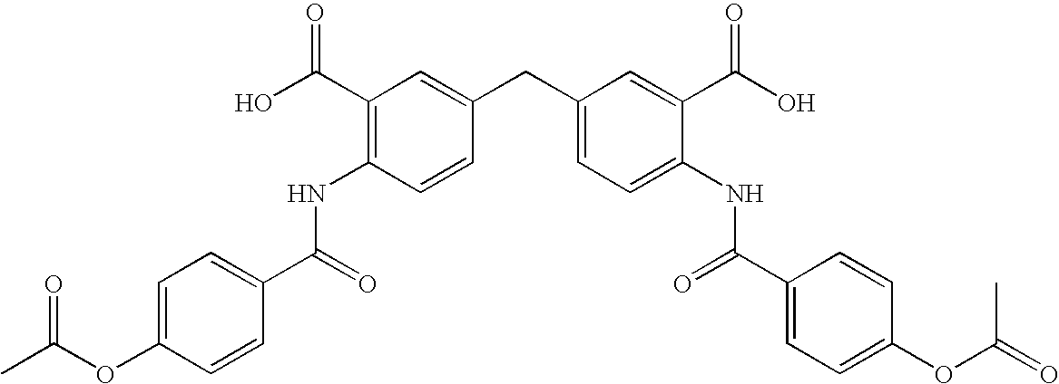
CC(OC1=CC=C(C(=O)NC2=C(C(O)=O)C=C(CC3=CC=C(NC(C4=CC=C(OC(=O)C)C=C4)=O)C(C(O)=O)=C3)C=C2)C=C1)=O
